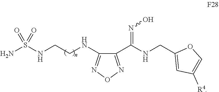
C1(C(NCC2=CC([R4])=CO2)=NO)=NON=C1NCCNS(N)(=O)=O
